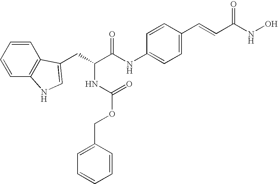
C1=CC=CC2=C1C(CC(C(NC1=CC=C(C=CC(NO)=O)C=C1)=O)NC(OCC1=CC=CC=C1)=O)=CN2
